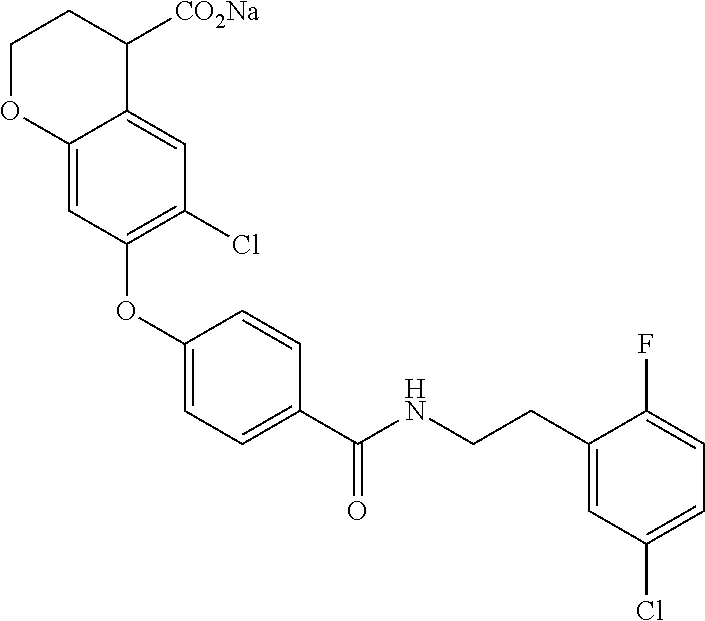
C1(OC2=C(Cl)C=C3C(=C2)OCCC3[CO2Na])=CC=C(C(NCCC2=CC(Cl)=CC=C2F)=O)C=C1
